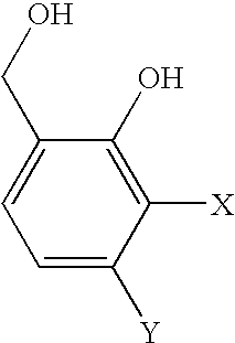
C1=C([Y])C([X])=C(O)C(CO)=C1
